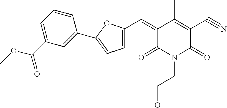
C1=C(C(=O)OC)C=C(C2=CC=C(C=C3C(=O)N(CCO)C(=O)C(C#N)=C3C)O2)C=C1
